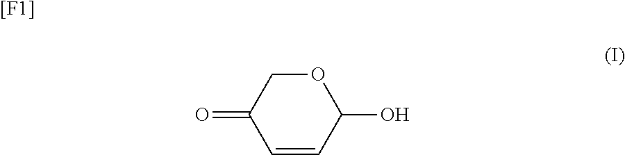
C1=CC(O)OCC1=O.[[F1]]
